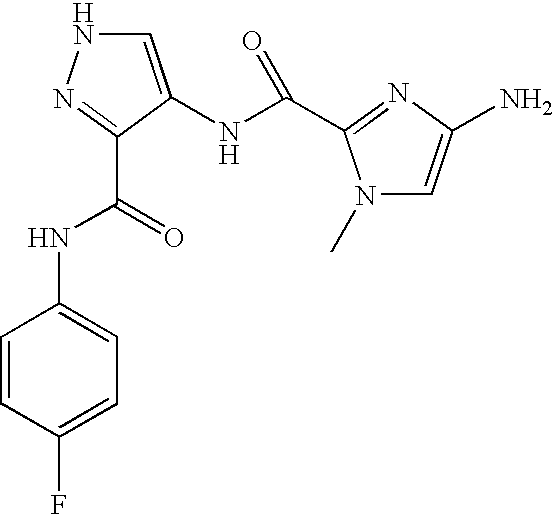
C1=C(N)N=C(C(NC2=CNN=C2C(=O)NC2=CC=C(F)C=C2)=O)N1C
